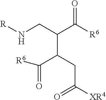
N(CC(C([R6])=O)C(CC(=O)[XR4])C([R6])=O)[R]
